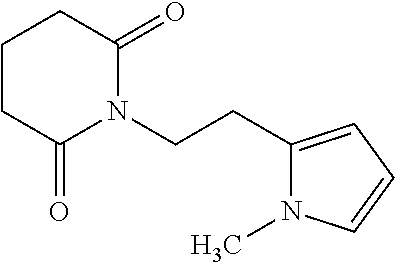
C1CC(=O)N(CCC2=CC=CN2C)C(=O)C1
